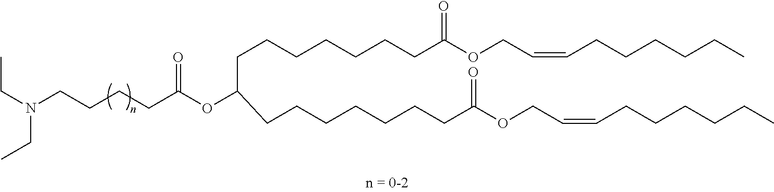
N(CCCCC(OC(CCCCCCCC(OCC=CCCCCCC)=O)CCCCCCCC(OCC=CCCCCCC)=O)=O)(CC)CC
